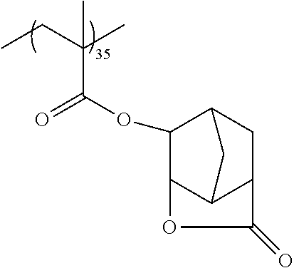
CCC(C)(C)C(OC1C2C3C(CC1C3)C(=O)O2)=O
